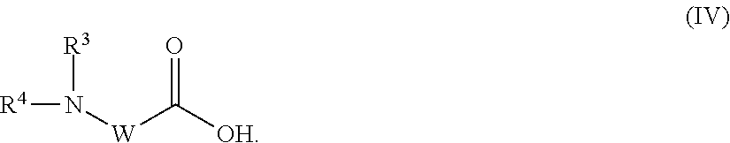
[R4]N([W]C([OH])=O)[R3]
